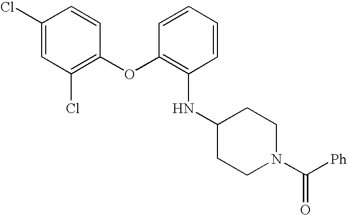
N(C1=C(OC2=C(Cl)C=C(Cl)C=C2)C=CC=C1)C1CCN(C([Ph])=O)CC1
